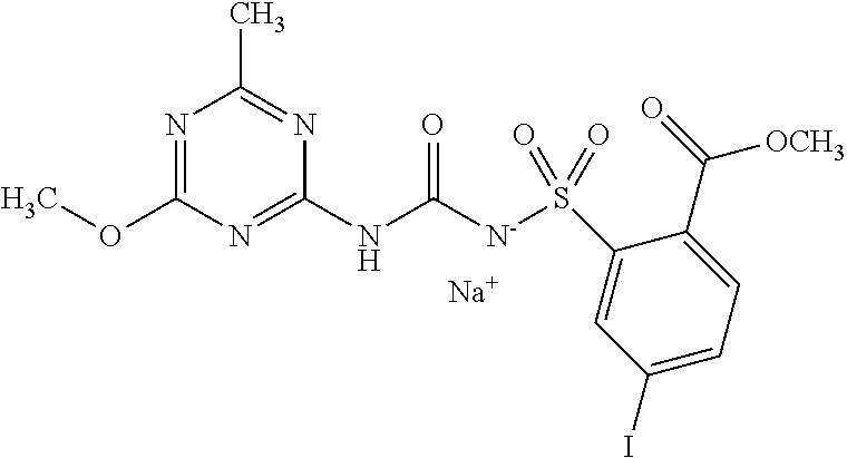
COC1=NC(C)=NC(NC([N-]S(=O)(C2=CC(I)=CC=C2C([OCH3])=O)=O)=O)=N1.[Na]
